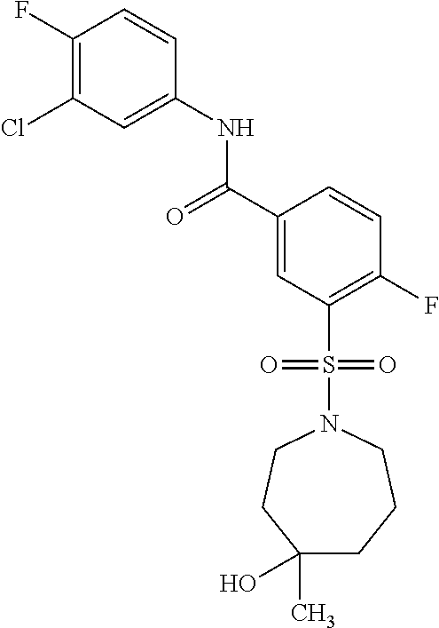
C1(F)=C(Cl)C=C(NC(C2=CC(S(N3CCC(C)(O)CCC3)(=O)=O)=C(F)C=C2)=O)C=C1
